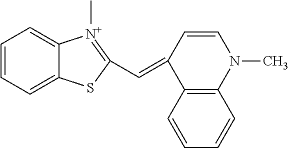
C1=CC=C2C(=C1)[N+](C)=C(C=C1C3=C(C=CC=C3)N(C)C=C1)S2
